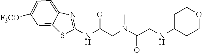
C12=CC([F3CO])=CC=C1N=C(NC(CN(C(CNC1CCOCC1)=O)C)=O)S2
